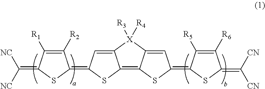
C1([R2])=C([R1])C(=C([NC])[NC])SC1=C1C=C2C(=C3C(=CC(=C4C([R5])=C([R6])C(=C([CN])[CN])S4)S3)[X]2([R3])[R4])S1
